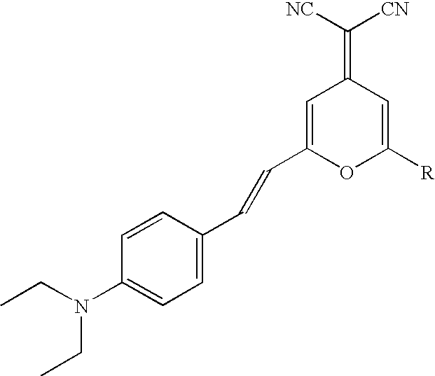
N(C1=CC=C(C=CC2=CC(=C([NC])[CN])C=C([R])O2)C=C1)(CC)CC
